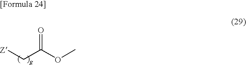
[Z]CC(OC)=O
